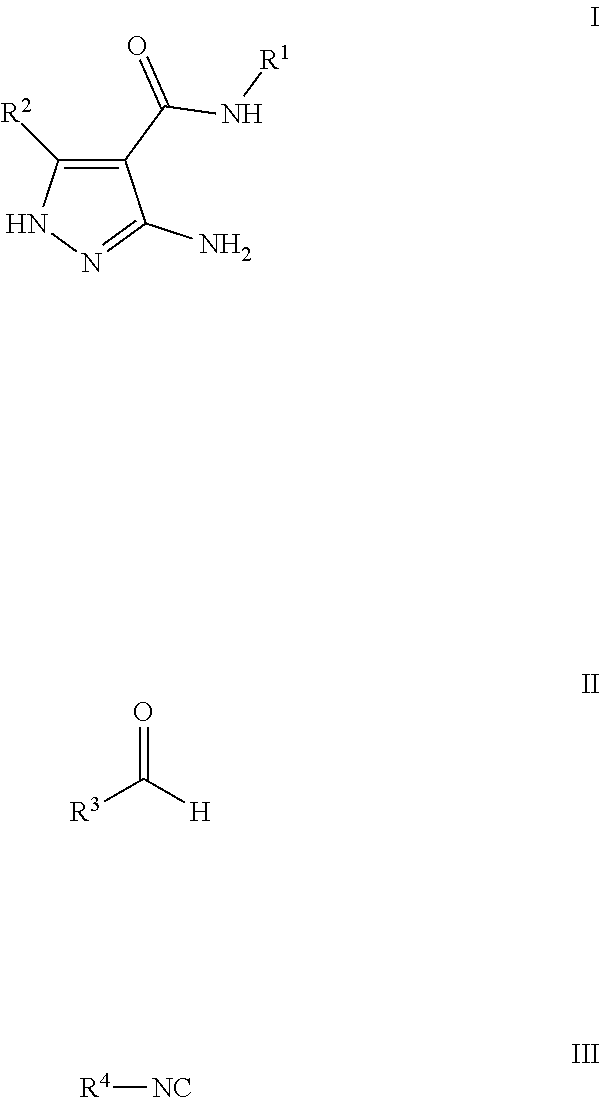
N1=C(N)C(C(=O)N[R1])=C([R2])N1.[R3]C([H])=O.[R4][NC]
